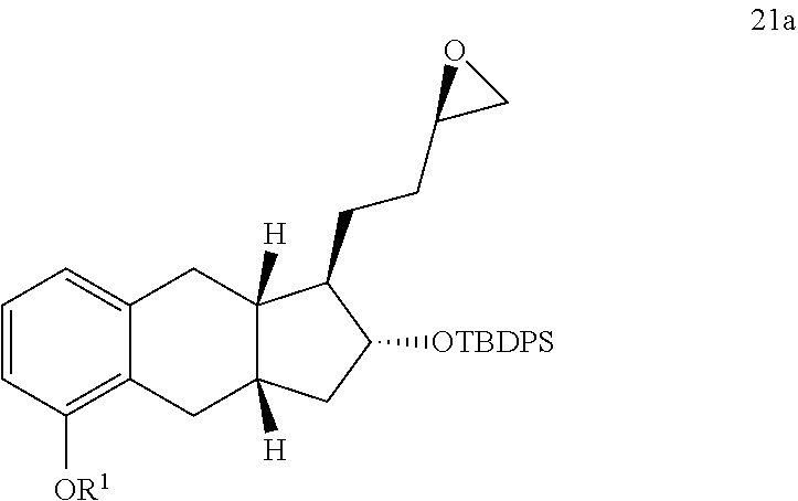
C1=CC([OR1])=C2C(=C1)CC1([H])C([H])(C2)CC([OTBDPS])C1CCC1OC1
